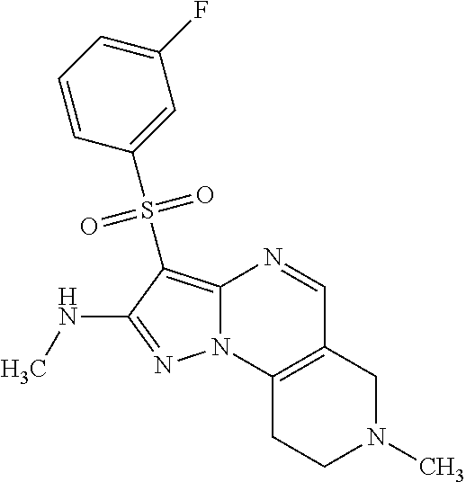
N1=C(NC)C(S(C2=CC(F)=CC=C2)(=O)=O)=C2N1C1=C(C=N2)CN(C)CC1
